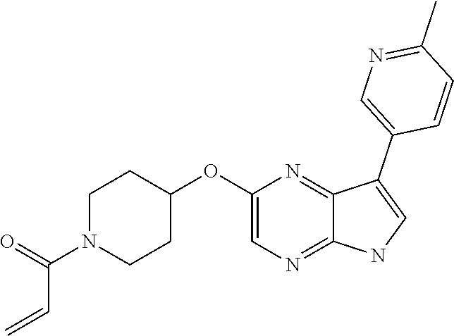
C(C(=O)N1CCC(OC2=CN=C3C(=N2)C(C2=CN=C(C)C=C2)=CN3)CC1)=C
